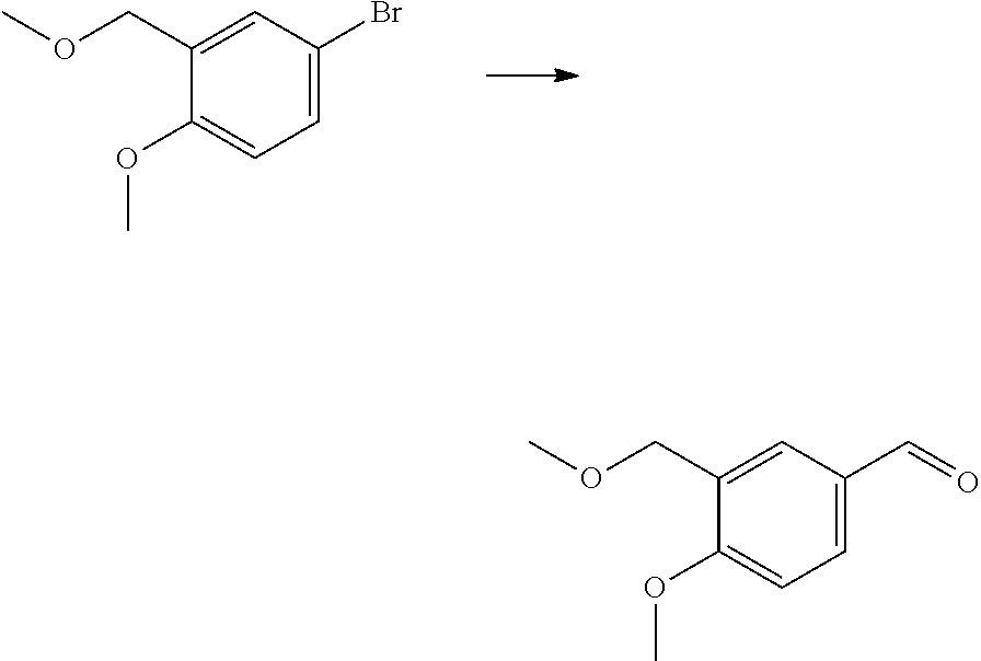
C1(OC)=CC=C(Br)C=C1COC.C1(OC)=CC=C(C=O)C=C1COC
